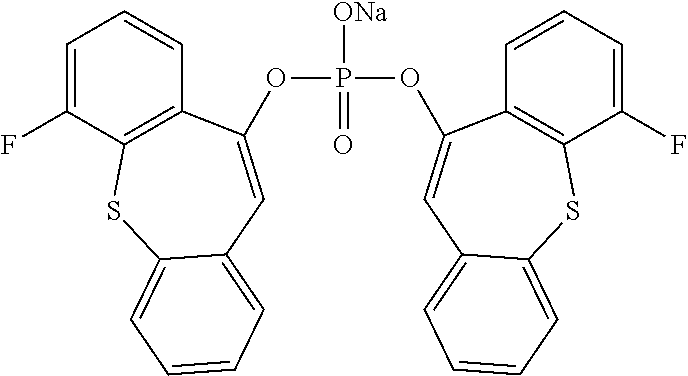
P([ONa])(=O)(OC1=CC2=CC=CC=C2SC2=C1C=CC=C2F)OC1=CC2=CC=CC=C2SC2=C1C=CC=C2F
